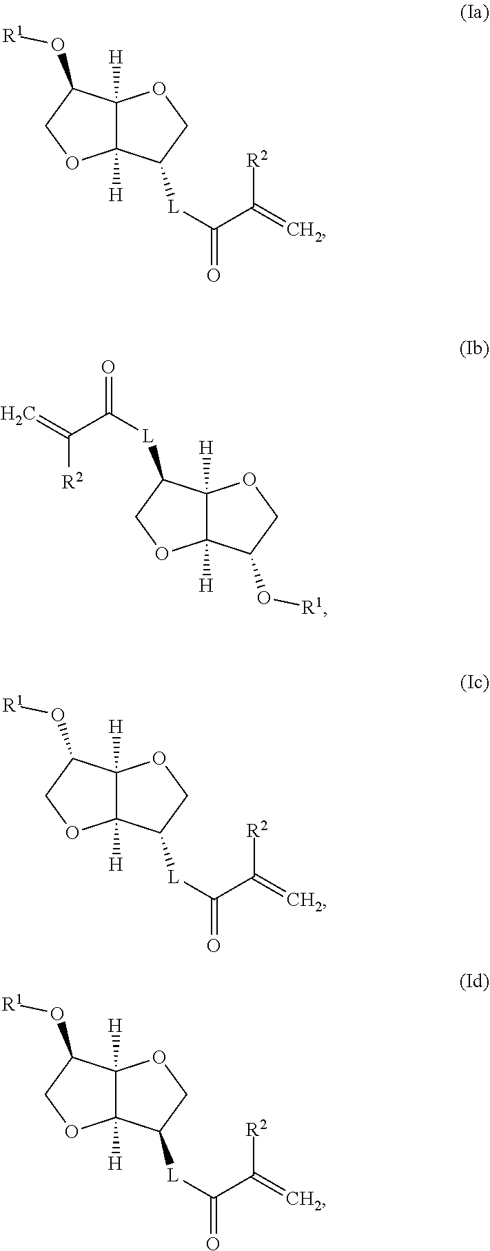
C12([H])C([H])(C([L]C(=O)C(=C)[R2])CO1)OCC2O[R1].C12([H])C([H])(C([L]C(=O)C(=C)[R2])CO1)OCC2O[R1].C12([H])C([H])(C([L]C(=O)C(=C)[R2])CO1)OCC2O[R1].C12([H])C([H])(C([L]C(=O)C(=C)[R2])CO1)OCC2O[R1]
